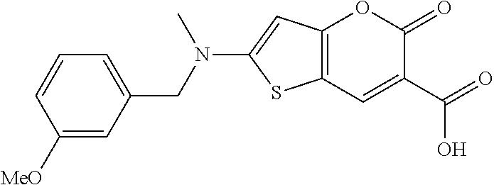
C12=C(C=C(C(O)=O)C(=O)O1)SC(N(CC1=CC=CC([MeO])=C1)C)=C2
